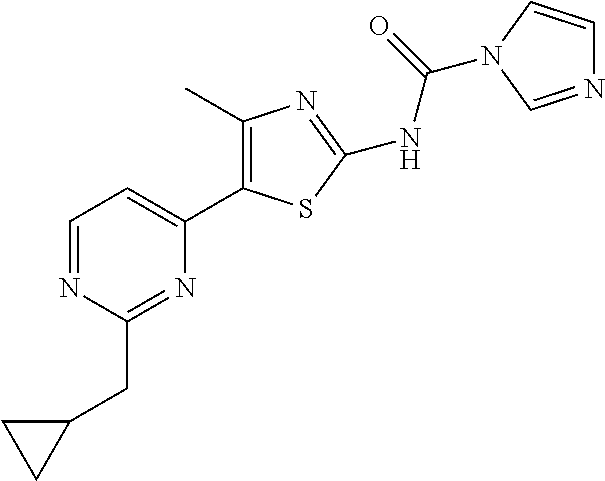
C1=NC(CC2CC2)=NC(C2=C(C)N=C(NC(=O)N3C=CN=C3)S2)=C1
